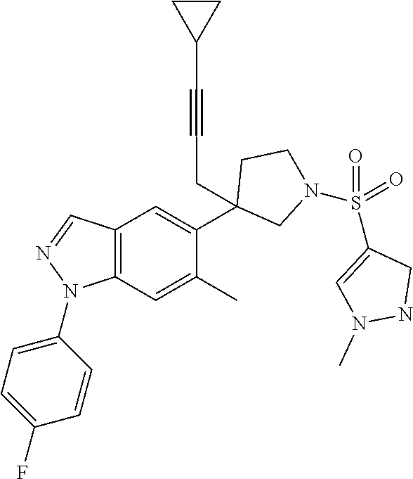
C12=C(C=C(C)C(C3(CC#CC4CC4)CN(S(C4=CN(C)NC4)(=O)=O)CC3)=C1)N(C1=CC=C(F)C=C1)N=C2
